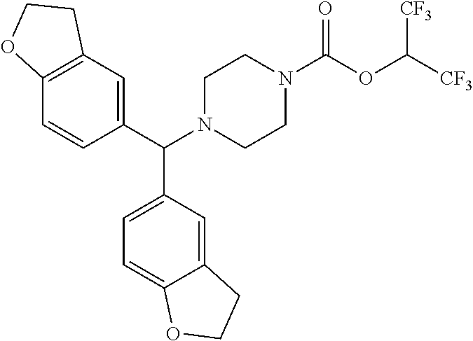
C12=C(C=C(C(N3CCN(C(OC([CF3])[CF3])=O)CC3)C3=CC=C4C(=C3)CCO4)C=C1)CCO2
